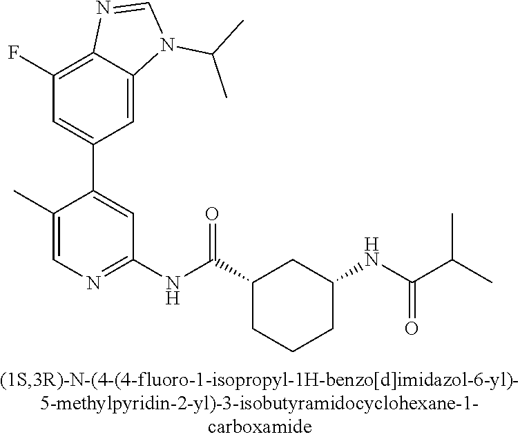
C1(F)=C2C(=CC(C3=CC(NC(C4CCCC(NC(=O)C(C)C)C4)=O)=NC=C3C)=C1)N(C(C)C)C=N2
